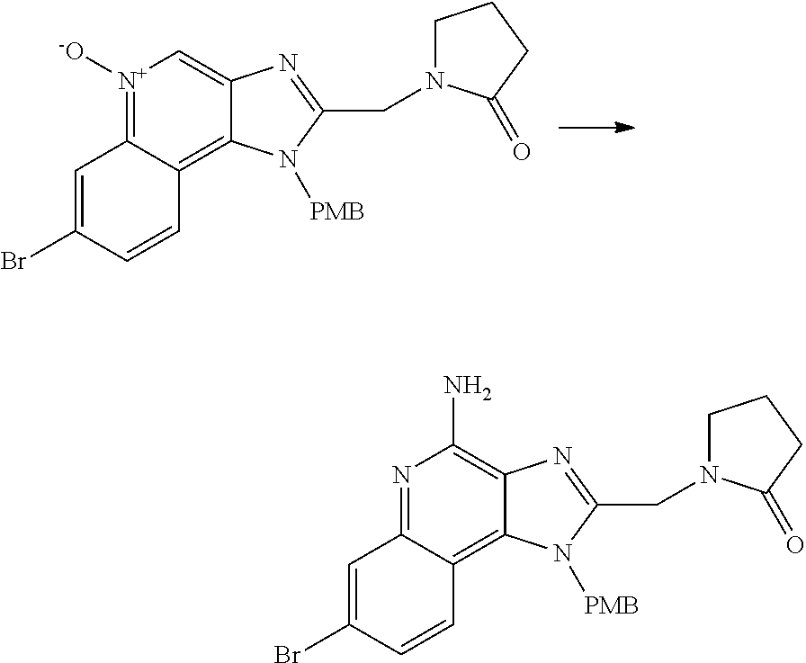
[N+]1([-O])=C2C(=C3C(=C1)N=C(CN1CCCC1=O)N3[PMB])C=CC(Br)=C2.N1=C2C(=C3C(=C1N)N=C(CN1CCCC1=O)N3[PMB])C=CC(Br)=C2
